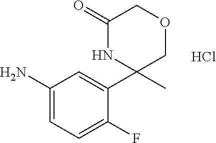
C1(N)=CC=C(F)C(C2(C)COCC(=O)N2)=C1.Cl
